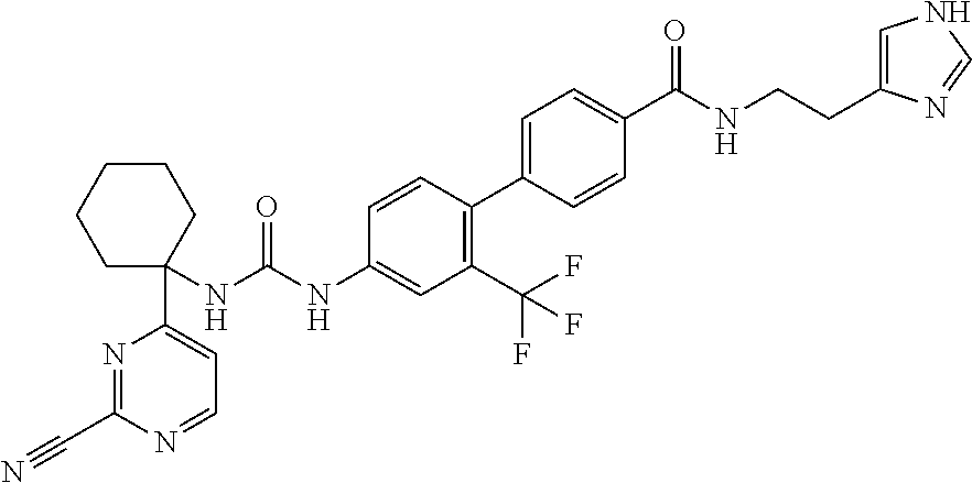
C1(C(F)(F)F)=C(C2=CC=C(C(NCCC3=CNC=N3)=O)C=C2)C=CC(NC(NC2(C3=CC=NC(C#N)=N3)CCCCC2)=O)=C1
